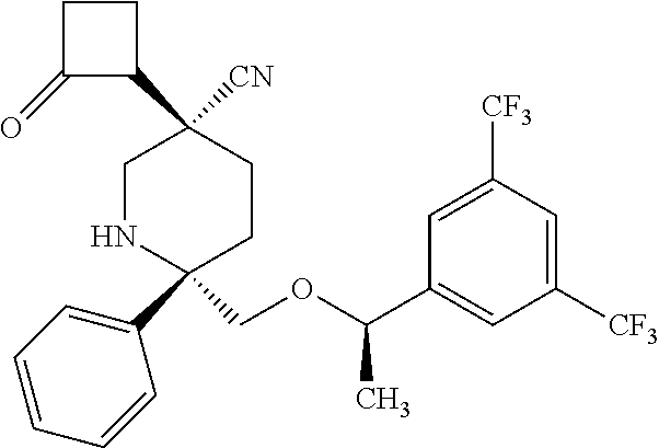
C1NC(C2=CC=CC=C2)(COC(C2=CC([CF3])=CC([CF3])=C2)C)CCC1([CN])C1CCC1=O
